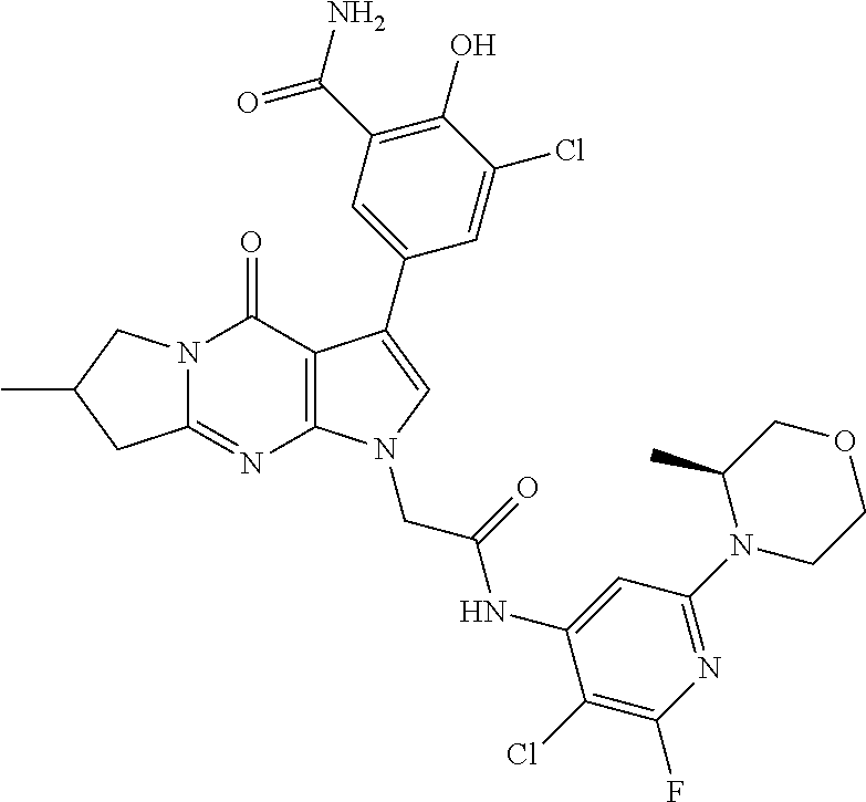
C12=NC3=C(C(=O)N1CC(C)C2)C(C1=CC(C(N)=O)=C(O)C(Cl)=C1)=CN3CC(NC1=CC(N2CCOCC2C)=NC(F)=C1Cl)=O
